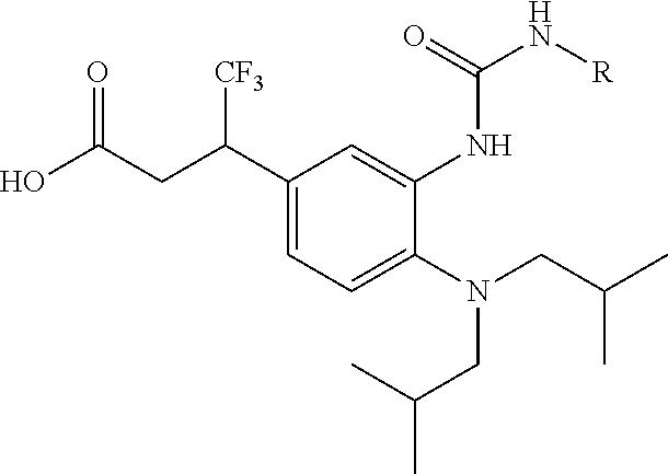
C1(C(CC(O)=O)[CF3])=CC=C(N(CC(C)C)CC(C)C)C(NC(N[R])=O)=C1
